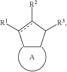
C1CC([R3])c([R2])c1[R1].[A]
